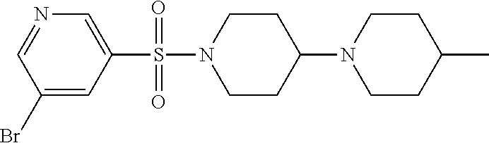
N1=CC(Br)=CC(S(N2CCC(N3CCC(C)CC3)CC2)(=O)=O)=C1
